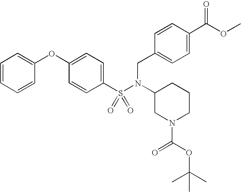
C1(OC2=CC=CC=C2)=CC=C(S(N(C2CN(C(OC(C)(C)C)=O)CCC2)CC2=CC=C(C(OC)=O)C=C2)(=O)=O)C=C1
